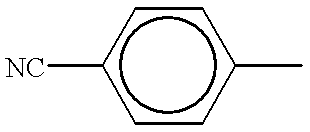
[NC]c1ccc(C)cc1
